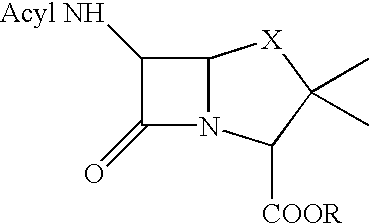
C12N(C([COOR])C(C)(C)[X]1)C(=O)C2[Acyl NH]
